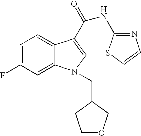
C1=C(F)C=C2C(=C1)C(C(NC1=NC=CS1)=O)=CN2CC1COCC1
